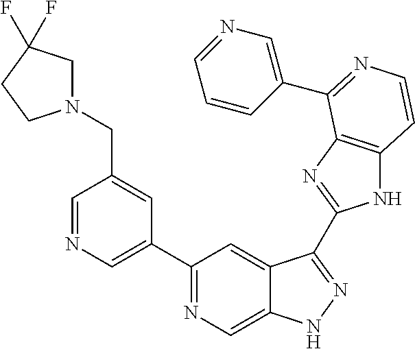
C1=NC=C(C2=NC=C3C(=C2)C(C2=NC4=C(N2)C=CN=C4C2=CN=CC=C2)=NN3)C=C1CN1CC(F)(F)CC1
